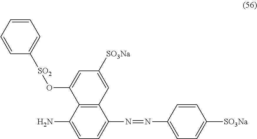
C1(N)=CC=C(N=NC2=CC=C([SO3Na])C=C2)C2=C1C(O[SO2]C1=CC=CC=C1)=CC([SO3Na])=C2
